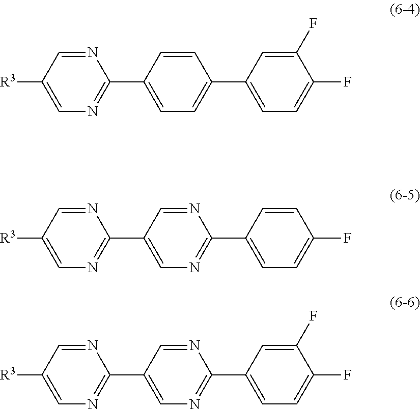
N1=CC([R3])=CN=C1C1=CC=C(C2=CC=C(F)C(F)=C2)C=C1.N1=CC([R3])=CN=C1C1=CN=C(C2=CC=C(F)C=C2)N=C1.N1=CC([R3])=CN=C1C1=CN=C(C2=CC=C(F)C(F)=C2)N=C1
